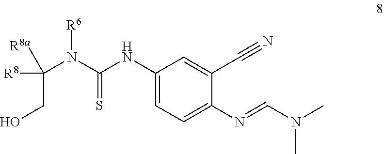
C1(NC(N(C([R8])([R8a])CO)[R6])=S)=CC=C(N=CN(C)C)C(C#N)=C1
